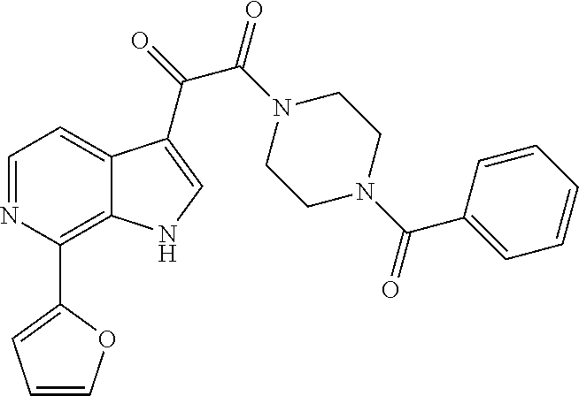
C1(C2=C3C(=CC=N2)C(C(=O)C(N2CCN(C(C4=CC=CC=C4)=O)CC2)=O)=CN3)=CC=CO1
